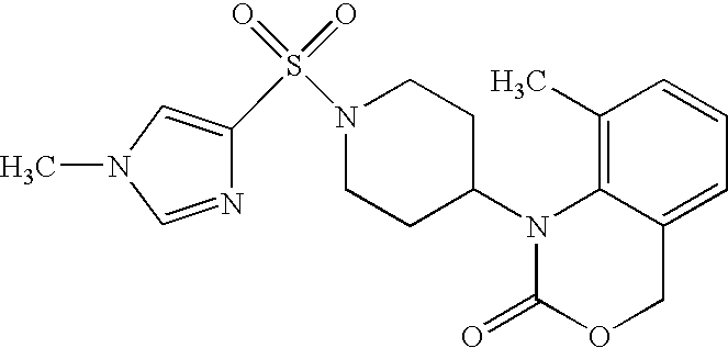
C1(C)=C2C(=CC=C1)COC(=O)N2C1CCN(S(=O)(=O)C2=CN(C)C=N2)CC1
